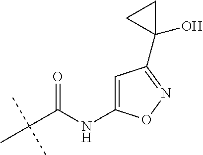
C(C(C)(C)C)(=O)NC1=CC(C2(O)CC2)=NO1
